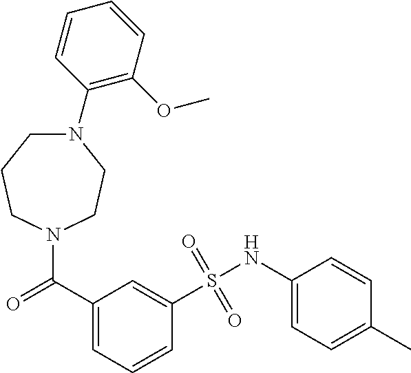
N1(C(=O)C2=CC=CC(S(NC3=CC=C(C)C=C3)(=O)=O)=C2)CCN(C2=C(OC)C=CC=C2)CCC1
